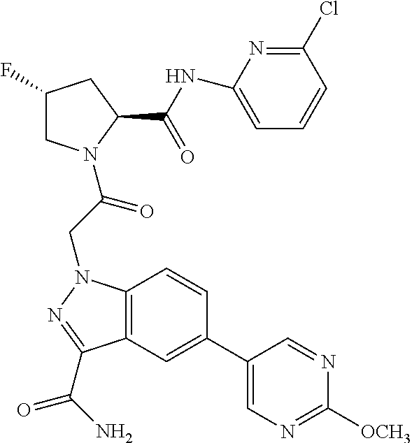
C1(F)CN(C(CN2C3=C(C=C(C4=CN=C([OCH3])N=C4)C=C3)C(C(N)=O)=N2)=O)C(C(NC2=CC=CC(Cl)=N2)=O)C1
